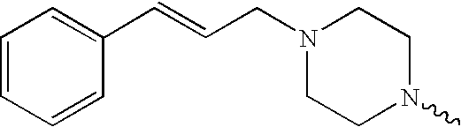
C1=CC=CC(C=CCN2CCN(C)CC2)=C1
